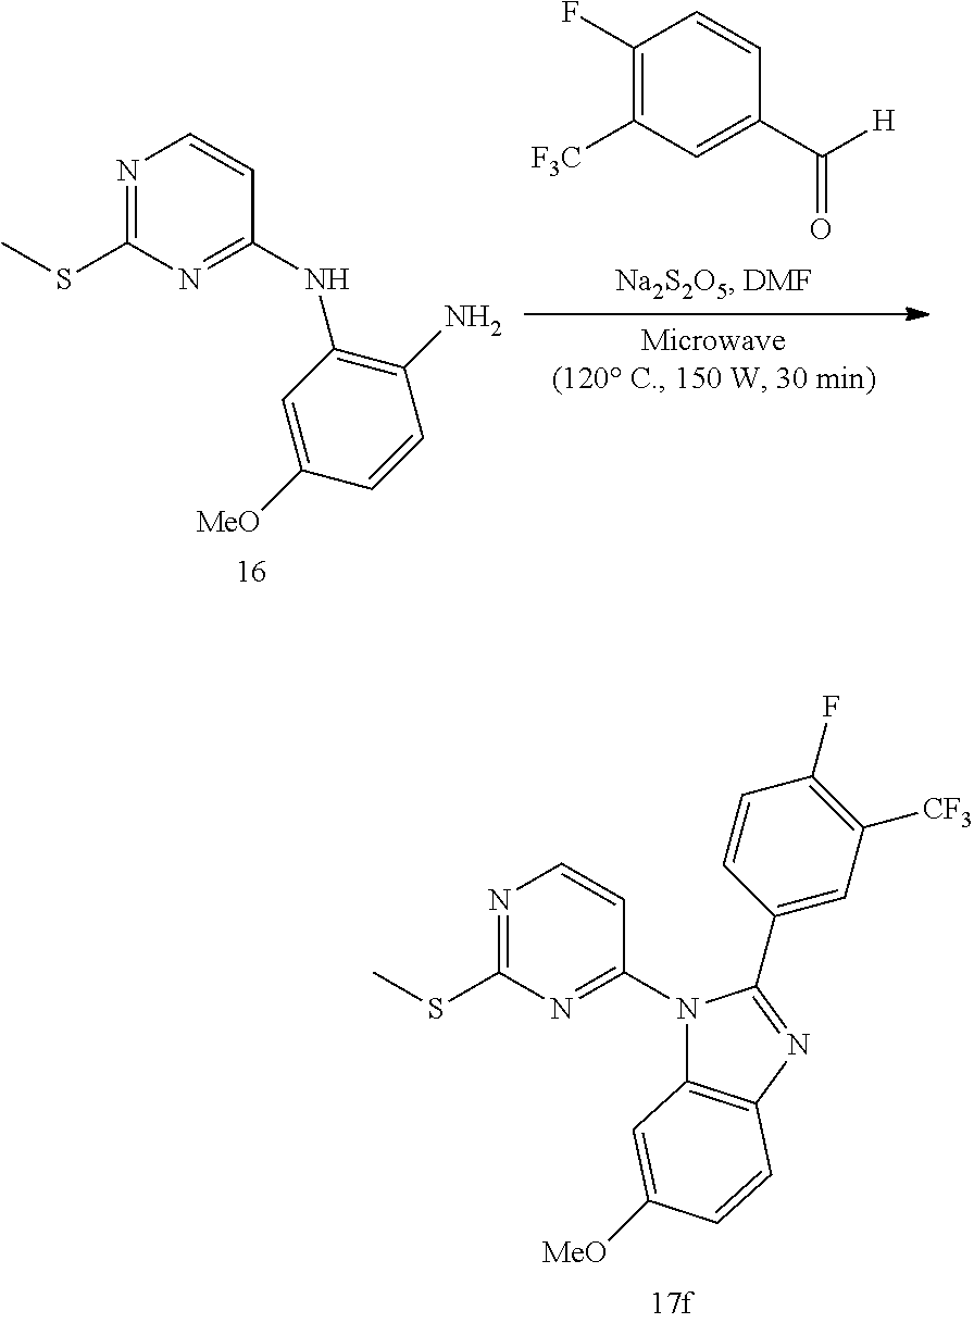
[F3C]C1=C(F)C=CC(C([H])=O)=C1.N1=C(SC)N=C(NC2=C(N)C=CC([MeO])=C2)C=C1.N1=C(SC)N=C(N2C3=C(N=C2C2=CC([CF3])=C(F)C=C2)C=CC([MeO])=C3)C=C1
